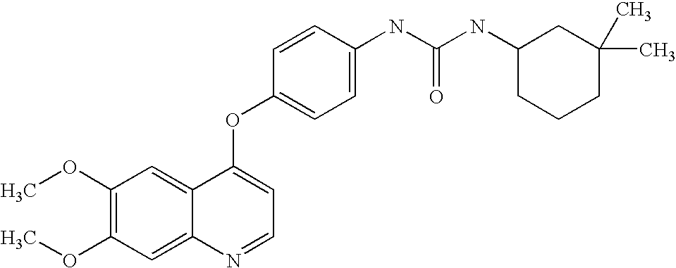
C1=CC(OC2=CC=NC3=CC(OC)=C(OC)C=C23)=CC=C1NC(NC1CCCC(C)(C)C1)=O
